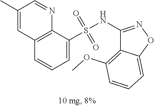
C1=CC=C(S(NC2=NOC3=CC=CC(OC)=C23)(=O)=O)C2=C1C=C(C)C=N2
